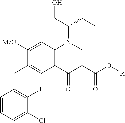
C1=CC=C(Cl)C(F)=C1CC1=CC2=C(C=C1[MeO])N(C(CO)C(C)C)C=C(C(O[R])=O)C2=O
